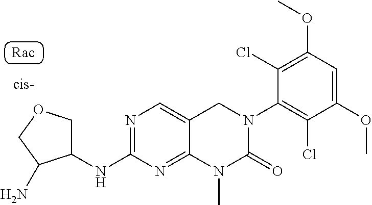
N1=C(NC2COCC2N)N=C2C(=C1)CN(C1=C(Cl)C(OC)=CC(OC)=C1Cl)C(=O)N2C
